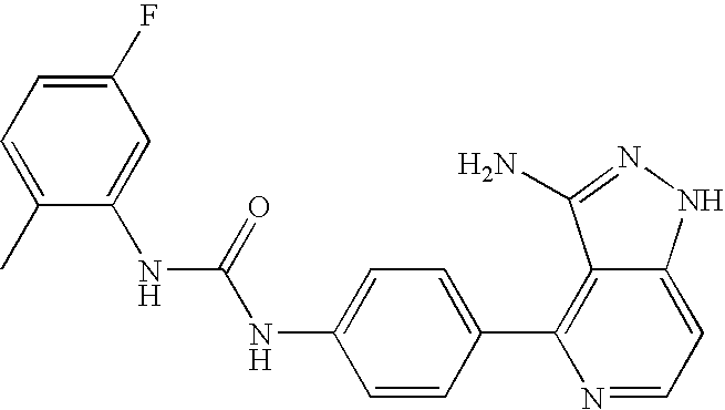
C1(NC(NC2=CC(F)=CC=C2C)=O)=CC=C(C2=C3C(=CC=N2)NN=C3N)C=C1
